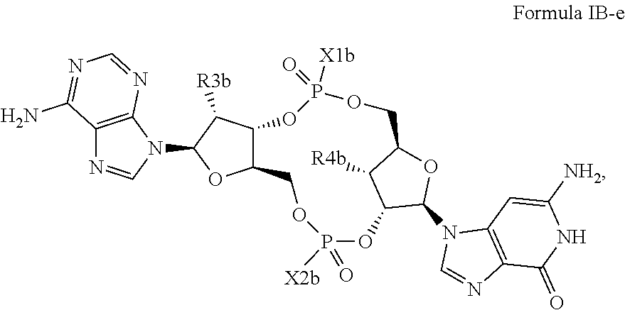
C12=C(N(C3OC4C(C3[R3b])OP([X1b])(=O)OCC3OC(N5C=NC6=C5C=C([NH2])NC6=O)C(OP(=O)([X2b])OC4)C3[R4b])C=N1)N=CN=C2N
